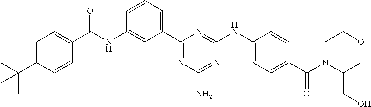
N(C1=C(C)C(C2=NC(N)=NC(NC3=CC=C(C(N4C(CO)COCC4)=O)C=C3)=N2)=CC=C1)C(=O)C1=CC=C(C(C)(C)C)C=C1
